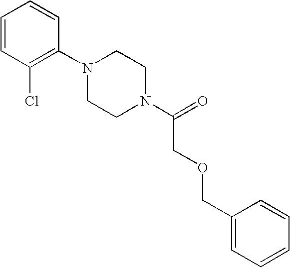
C1=CC(Cl)=C(N2CCN(C(=O)COCC3=CC=CC=C3)CC2)C=C1
